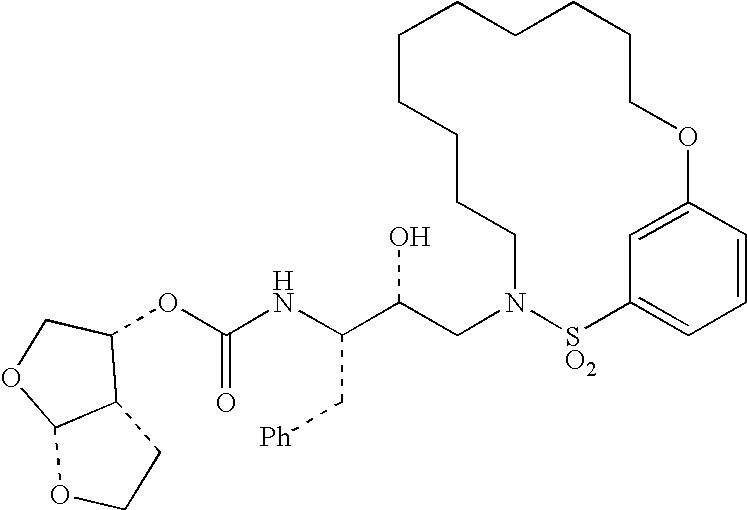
C(NC(C(CN1[SO2]C2=CC=CC(=C2)OCCCCCCCCCC1)O)C[Ph])(=O)OC1C2C(OC1)OCC2
